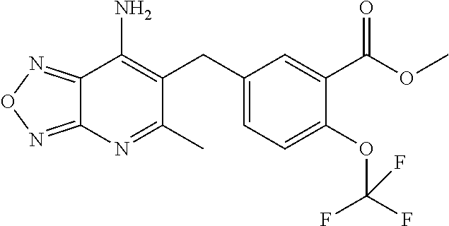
C12=NON=C1N=C(C)C(CC1=CC=C(OC(F)(F)F)C(C(OC)=O)=C1)=C2N
